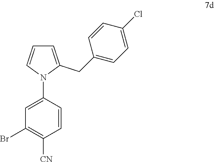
C1=C(N2C=CC=C2CC2=CC=C(Cl)C=C2)C=CC([CN])=C1Br
